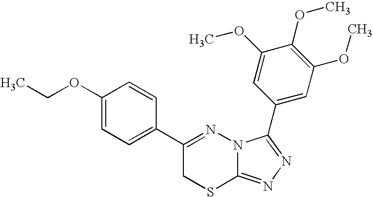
C1(OCC)=CC=C(C2=NN3C(=NN=C3C3=CC(OC)=C(OC)C(OC)=C3)SC2)C=C1
